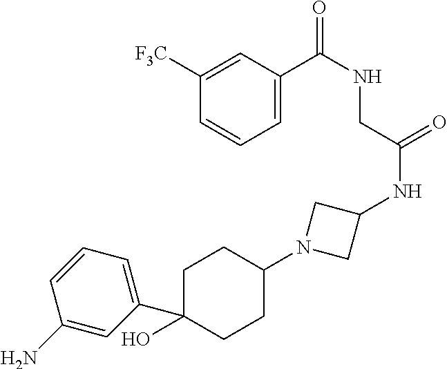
C1C(C2=CC=CC(N)=C2)(O)CCC(N2CC(NC(=O)CNC(=O)C3=CC=CC([F3C])=C3)C2)C1
